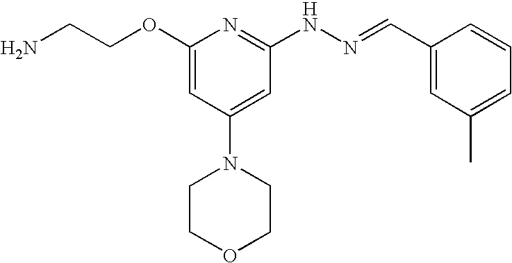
NCCOC1=CC(N2CCOCC2)=CC(NN=CC2=CC(C)=CC=C2)=N1
